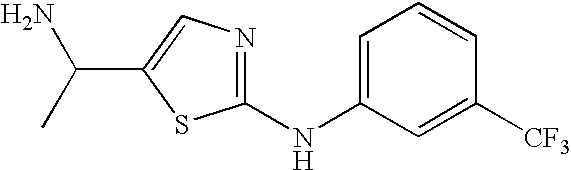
C1=C(NC2=NC=C(C(N)C)S2)C=C([CF3])C=C1
